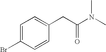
C1=C(Br)C=CC(CC(N(C)C)=O)=C1
